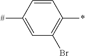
C1=CC([#])=CC(Br)=C1*
